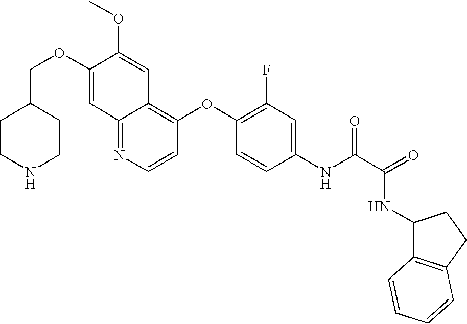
C(OC1=CC2=NC=CC(OC3=C(F)C=C(NC(C(=O)NC4C5=C(CC4)C=CC=C5)=O)C=C3)=C2C=C1OC)C1CCNCC1
